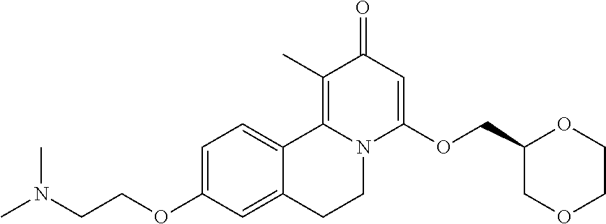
C1=C(OCCN(C)C)C=C2C(=C1)C1=C(C)C(=O)C=C(OCC3COCCO3)N1CC2
